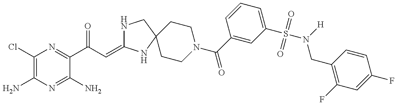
C1(Cl)=C(N)N=C(N)C(C(C=C2NCC3(N2)CCN(C(=O)C2=CC(S(=O)(=O)N([H])CC4=C(F)C=C(F)C=C4)=CC=C2)CC3)=O)=N1
